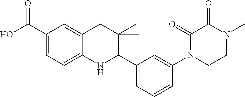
C1(C(O)=O)=CC=C2C(=C1)CC(C)(C)C(C1=CC=CC(N3CCN(C)C(=O)C3=O)=C1)N2
